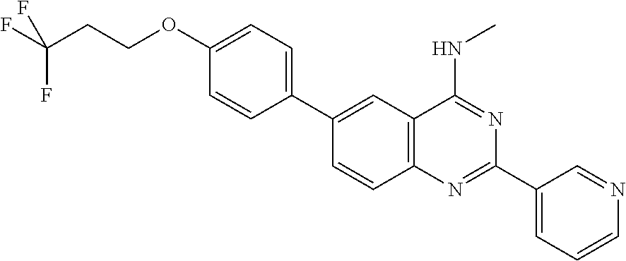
C1(C2=CC3=C(C=C2)N=C(C2=CC=CN=C2)N=C3NC)=CC=C(OCCC(F)(F)F)C=C1
